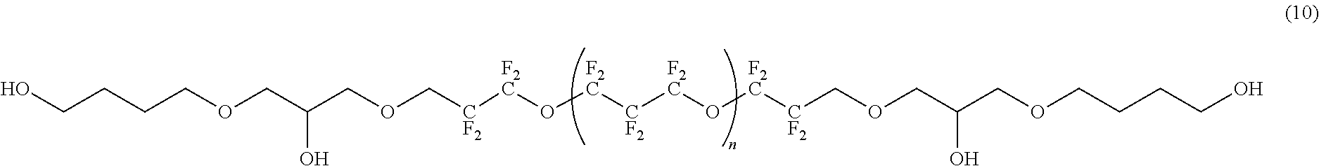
C(OC[CF2][F2C]O[F2C][CF2][F2C]O[F2C][CF2]COCC(COCCCCO)O)C(COCCCCO)O
